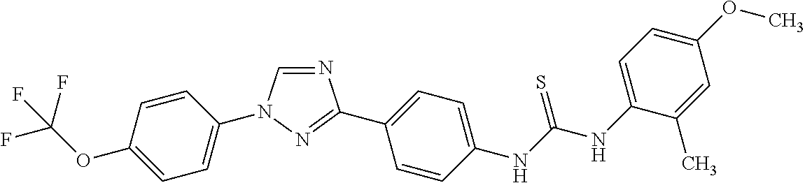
C1=CC(OC(F)(F)F)=CC=C1N1C=NC(C2=CC=C(NC(NC3=CC=C(OC)C=C3C)=S)C=C2)=N1
